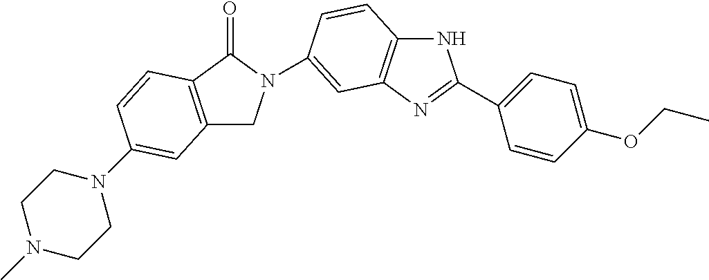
C1C2=C(C(=O)N1C1=CC3=C(NC(C4=CC=C(OCC)C=C4)=N3)C=C1)C=CC(N1CCN(C)CC1)=C2
